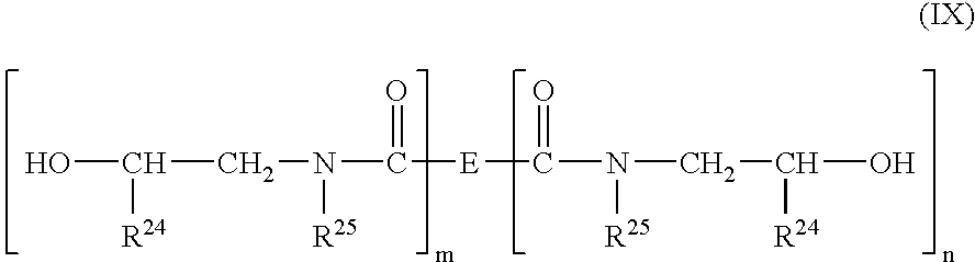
OC(CN(C([E]C(N(CC(O)[R24])[R25])=O)=O)[R25])[R24]
